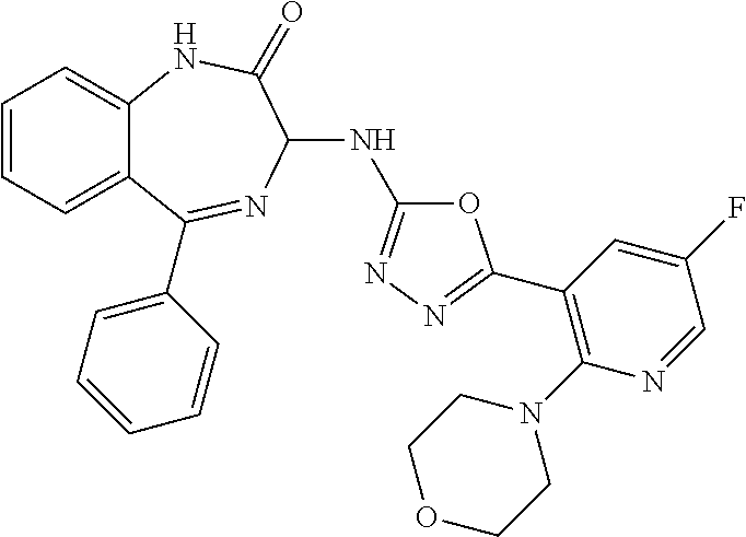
C1=CC=C2C(=C1)NC(=O)C(NC1=NN=C(C3=C(N4CCOCC4)N=CC(F)=C3)O1)N=C2C1=CC=CC=C1
